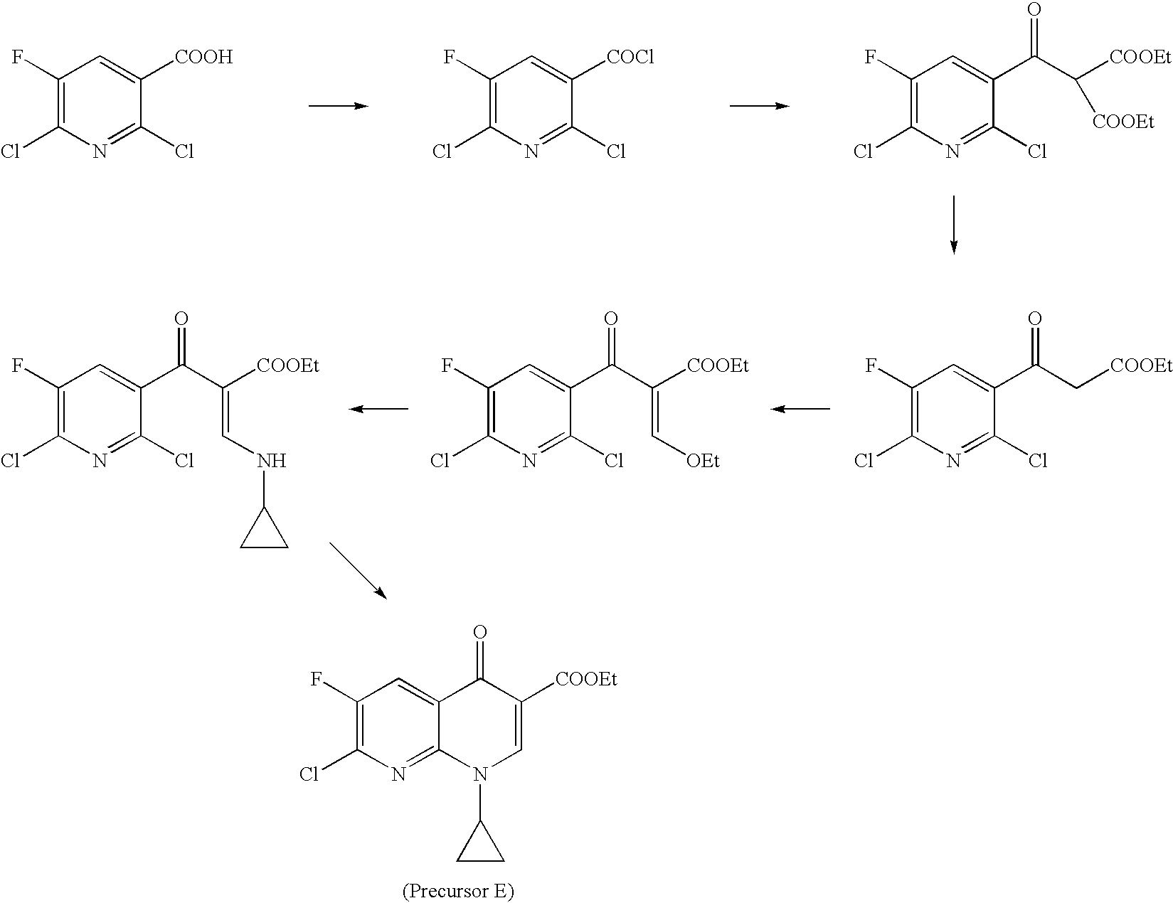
C1(F)=C(Cl)N=C(Cl)C([COOH])=C1.C1(F)=C(Cl)N=C(Cl)C([COCl])=C1.C1(F)=C(Cl)N=C(Cl)C(C(C([COOEt])[COOEt])=O)=C1.C1(F)=C(Cl)N=C(Cl)C(C(C[COOEt])=O)=C1.C1(F)=C(Cl)N=C(Cl)C(C(C([COOEt])=CNC2CC2)=O)=C1.C1(F)=C(Cl)N=C(Cl)C(C(C([COOEt])=C[OEt])=O)=C1.C1(F)=C(Cl)N=C2C(=C1)C(=O)C([COOEt])=CN2C1CC1
